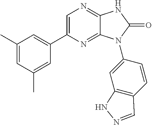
C1(C)=CC(C)=CC(C2=CN=C3C(=N2)N(C2=CC4=C(C=C2)C=NN4)C(=O)N3)=C1
